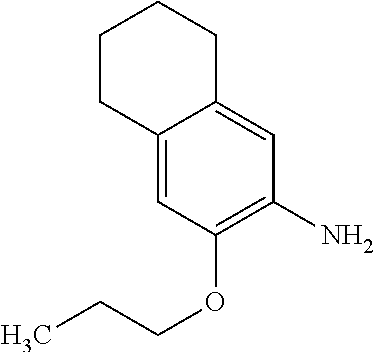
C1CC2=CC(OCCC)=C(N)C=C2CC1
